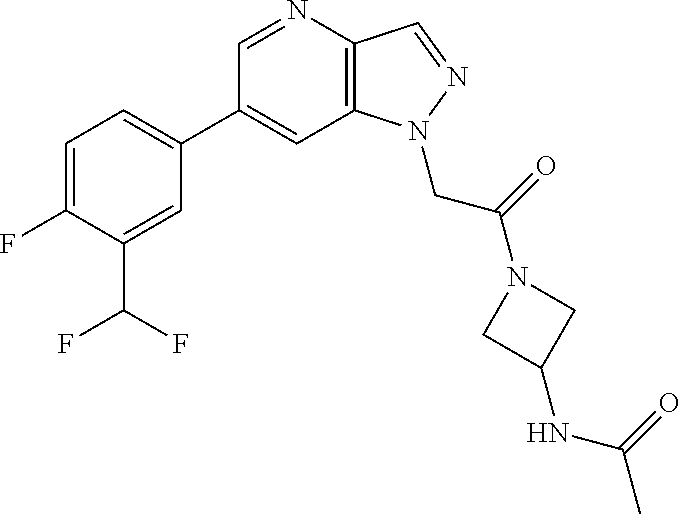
C1(C2=CC=C(F)C(C(F)F)=C2)=CC2=C(C=NN2CC(=O)N2CC(NC(C)=O)C2)N=C1
